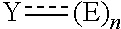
[Y]:[(E)n]
